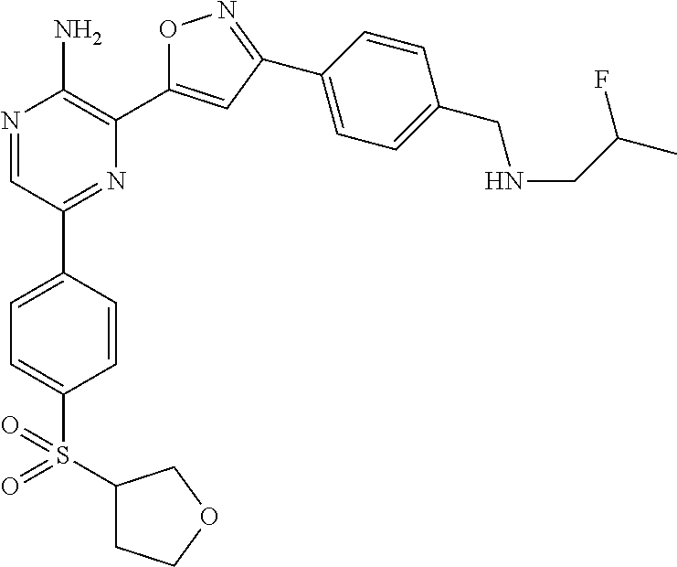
N1=CC(C2=CC=C(S(C3CCOC3)(=O)=O)C=C2)=NC(C2=CC(C3=CC=C(CNCC(C)F)C=C3)=NO2)=C1N
